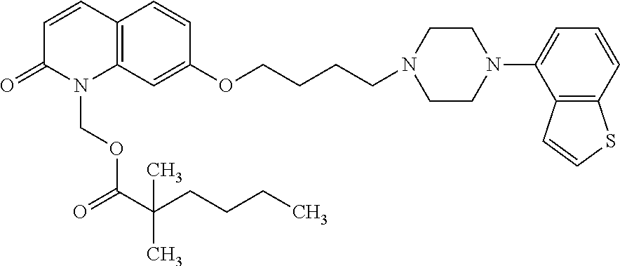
C12=C(C=C(OCCCCN3CCN(C4=CC=CC5=C4C=CS5)CC3)C=C1)N(COC(C(CCCC)(C)C)=O)C(=O)C=C2
